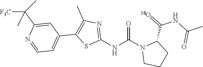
O=C(N1CCCC1C(=[18O])NC(C)=O)NC1=NC(C)=C(C2=CC=NC(C([F3C])(C)C)=C2)S1
